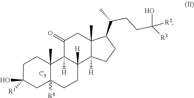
C1C(O)([R1])CC2([R6])C(C)(C1)C1([H])C([H])(CC2)C2([H])C(C)(CC1=O)C(C(C)CCC(O)([R3])[R2])CC2.[C5]
